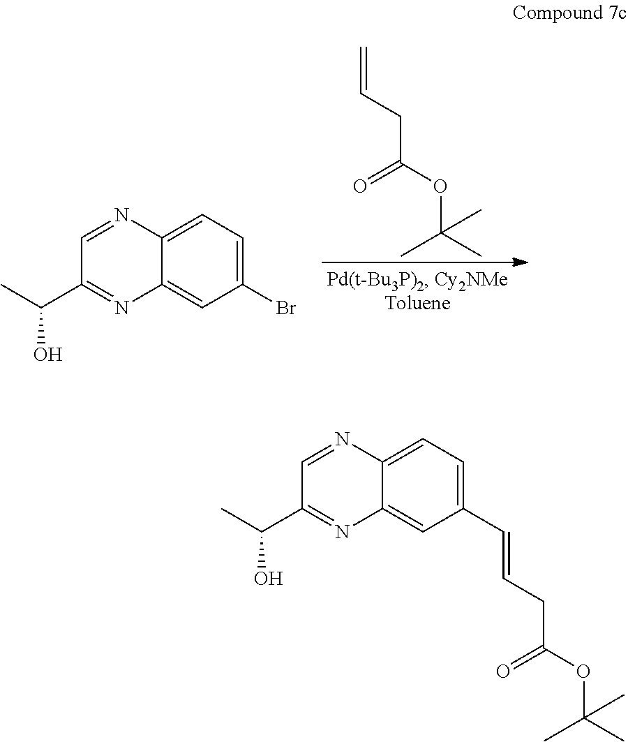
C1(Br)=CC=C2C(=C1)N=C(C(C)O)C=N2.C=CCC(OC(C)(C)C)=O.C1(C=CCC(OC(C)(C)C)=O)=CC=C2C(=C1)N=C(C(C)O)C=N2
